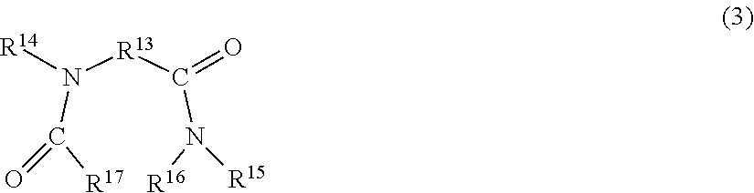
[R17]C(N([R13]C(N([R16])[R15])=O)[R14])=O
